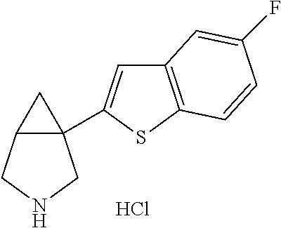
C12(C3=CC4=C(S3)C=CC(F)=C4)C(CNC1)C2.Cl
